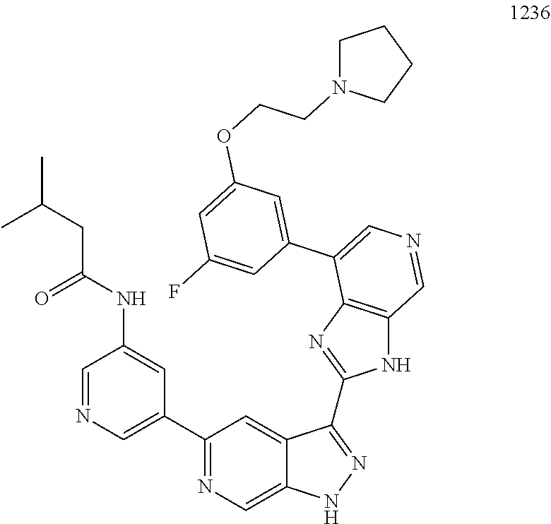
C1=NC=C(C2=NC=C3C(=C2)C(C2=NC4=C(N2)C=NC=C4C2=CC(OCCN4CCCC4)=CC(F)=C2)=NN3)C=C1NC(CC(C)C)=O
